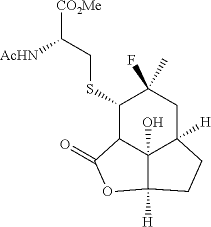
[CO2Me]C(CSC1C2C3(O)C([H])(CC1(F)C)CCC3([H])OC2=O)[AcHN]
